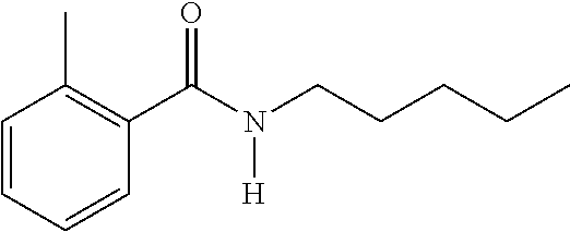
C1=CC=CC(C(=O)N([H])CCCCC)=C1C
